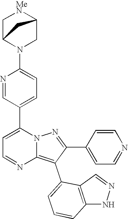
C1C2N(C3=CC=C(C4=CC=NC5=C(C6=CC=CC7=C6C=NN7)C(C6=CC=NC=C6)=NN45)C=N3)CC([MeN]1)C2
